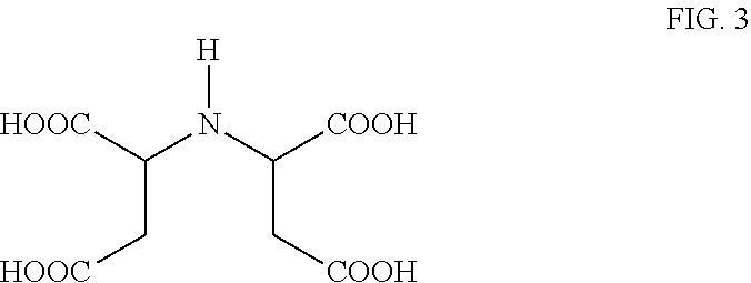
C(C[HOOC])(N(C(C[COOH])[COOH])[H])[HOOC]
